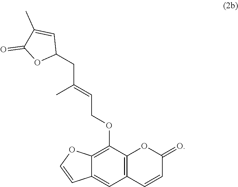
C12=C(OCC=C(CC3C=C(C)C(=O)O3)C)C3=C(C=C1C=CO2)C=CC(=O)O3
